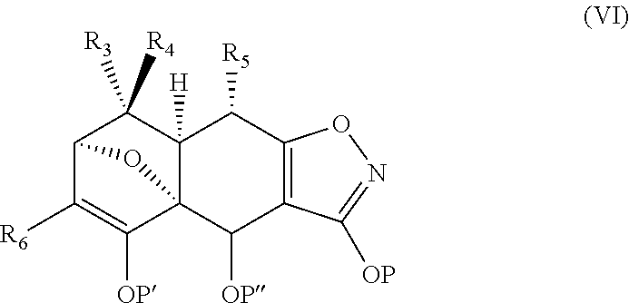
C12C([R6])=C([OP])C3(C([H])(C1([R4])[R3])C([R5])C1=C(C3[OP])C([OP])=NO1)O2
